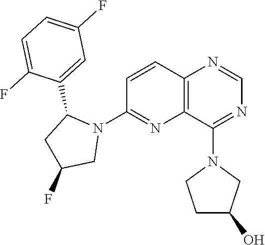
C1=CC2=C(N=C1N1C(C3=CC(F)=CC=C3F)CC(F)C1)C(N1CC(O)CC1)=NC=N2
